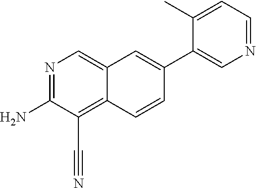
N1=C(N)C(C#N)=C2C(=C1)C=C(C1=CN=CC=C1C)C=C2
